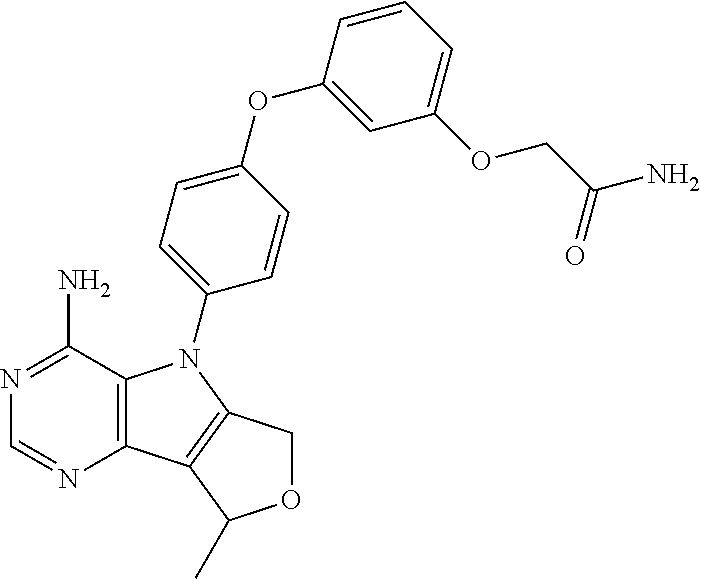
C12=C(C(N)=NC=N1)N(C1=CC=C(OC3=CC(OCC(=O)N)=CC=C3)C=C1)C1=C2C(C)OC1
